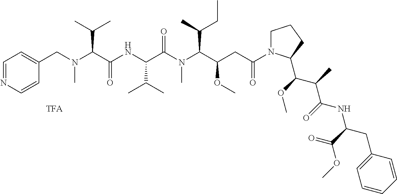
C1(CN(C(C(NC(C(N(C(C(CC(N2CCCC2C(OC)C(C)C(=O)NC(CC2=CC=CC=C2)C(OC)=O)=O)OC)C(C)CC)C)=O)C(C)C)=O)C(C)C)C)=CC=NC=C1
